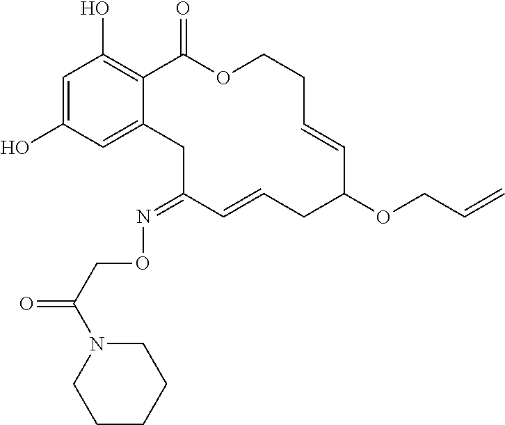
C1=C(O)C=C2C(=C1O)C(=O)OCCC=CC(OCC=C)CC=CC(=NOCC(N1CCCCC1)=O)C2
